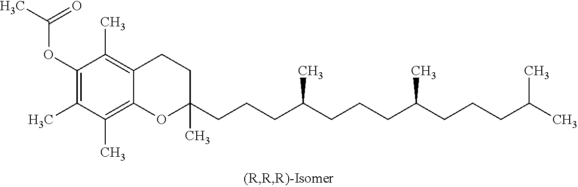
C1(OC(C)=O)=C(C)C(C)=C2C(=C1C)CCC(C)(CCCC(CCCC(CCCC(C)C)C)C)O2
